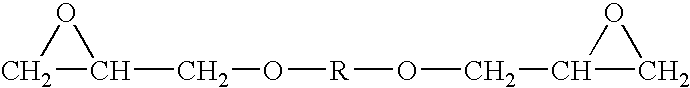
C1C(CO[R]OCC2CO2)O1
